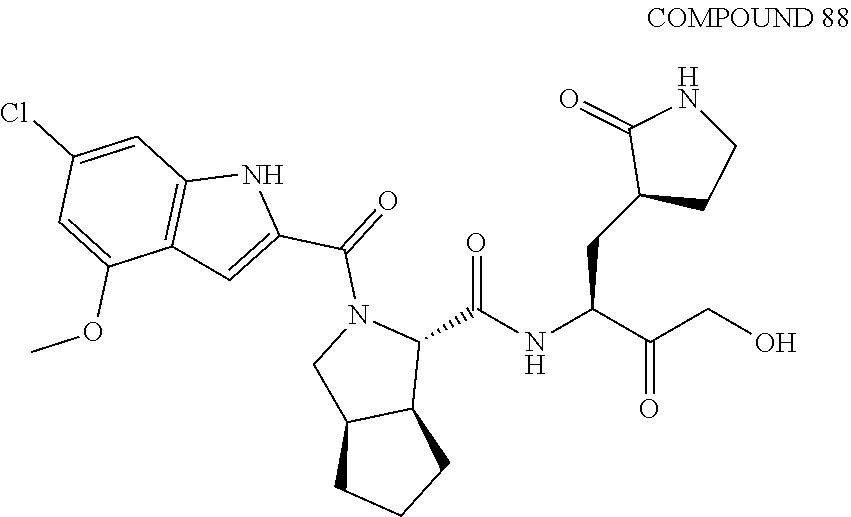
OCC(C(NC(C1N(C(=O)C2=CC3=C(N2)C=C(Cl)C=C3OC)CC2C1CCC2)=O)CC1CCNC1=O)=O
